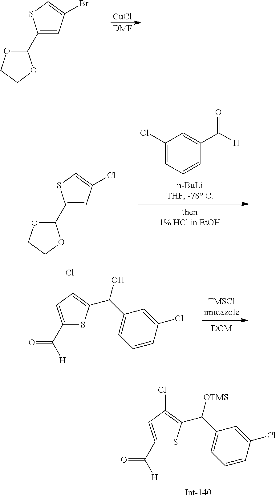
[CuCl].[DMF].C1(C2OCCO2)=CC(Br)=CS1.C1(C([H])=O)=CC(Cl)=C(C(C2=CC=CC(Cl)=C2)O)S1.C1(C([H])=O)=CC(Cl)=C(C(C2=CC=CC(Cl)=C2)[OTMS])S1.C1(C2OCCO2)=CC(Cl)=CS1.C1(Cl)=CC=CC(C([H])=O)=C1
